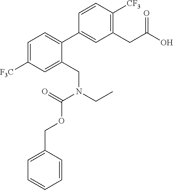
C1(CC(O)=O)=C([CF3])C=CC(C2=CC=C([F3C])C=C2CN(CC)C(=O)OCC2=CC=CC=C2)=C1
